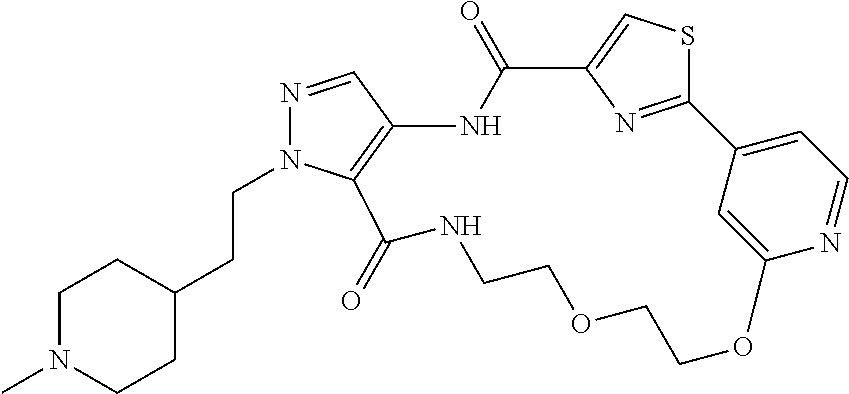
N1=CC2=C(N1CCC1CCN(C)CC1)C(=O)NCCOCCOC1=CC(=CC=N1)C1=NC(=CS1)C(=O)N2
